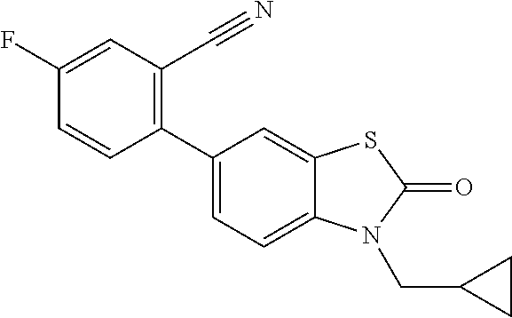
C1(C2=CC=C3C(=C2)SC(=O)N3CC2CC2)=C(C#N)C=C(F)C=C1
